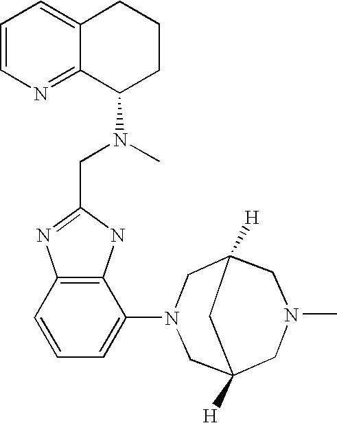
C1=CN=C2C(=C1)CCCC2N(CC1=NC2=C(N1)C(N1CC3([H])CN(C)CC([H])(C1)C3)=CC=C2)C
